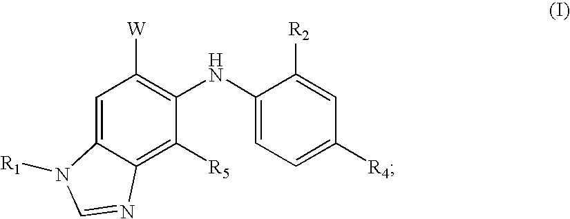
C1=C2C(=C([R5])C(NC3=CC=C([R4])C=C3[R2])=C1[W])N=CN2[R1]
